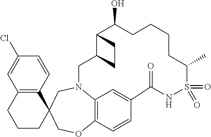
C1(Cl)=CC2=C(C=C1)C1(CCC2)COC2=C3N(C1)CC1C(C(O)CCCCC(C)S(=O)(=O)NC(=O)C(=C3)C=C2)CC1
